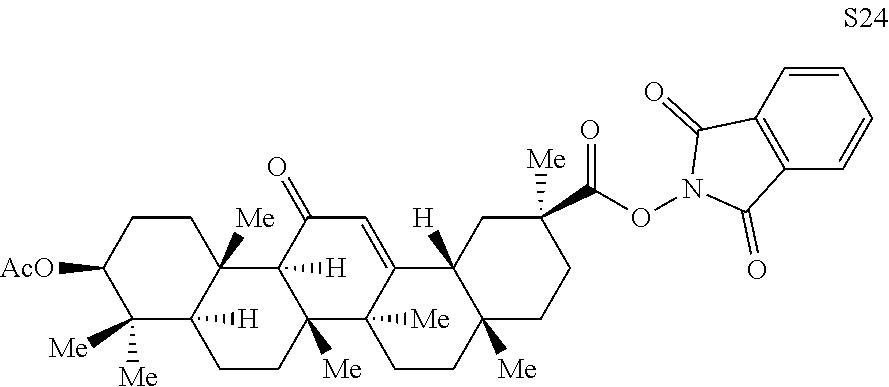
C1([Me])([Me])C2([H])C([Me])(CCC1[AcO])C1([H])C([Me])(CC2)C2([Me])C(=CC1=O)C1([H])C([Me])(CC2)CCC([Me])(C(ON2C(=O)C3=C(C2=O)C=CC=C3)=O)C1
